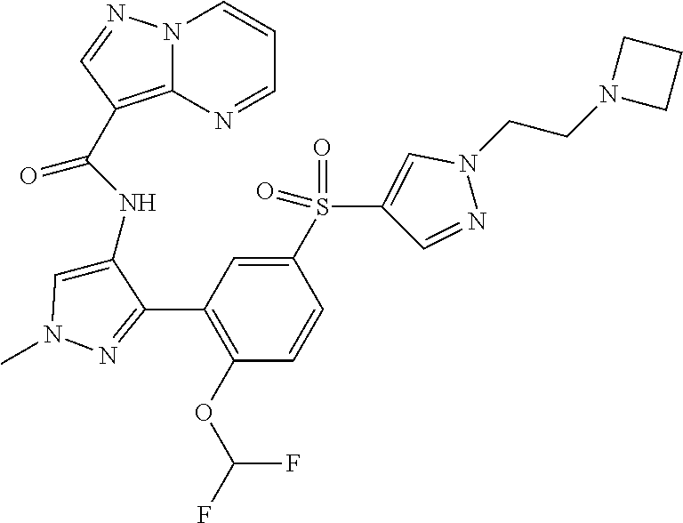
N12C(=C(C(NC3=CN(C)N=C3C3=C(OC(F)F)C=CC(S(C4=CN(CCN5CCC5)N=C4)(=O)=O)=C3)=O)C=N1)N=CC=C2
